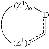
[D](c[(Z1)f])[(Z1)w]
